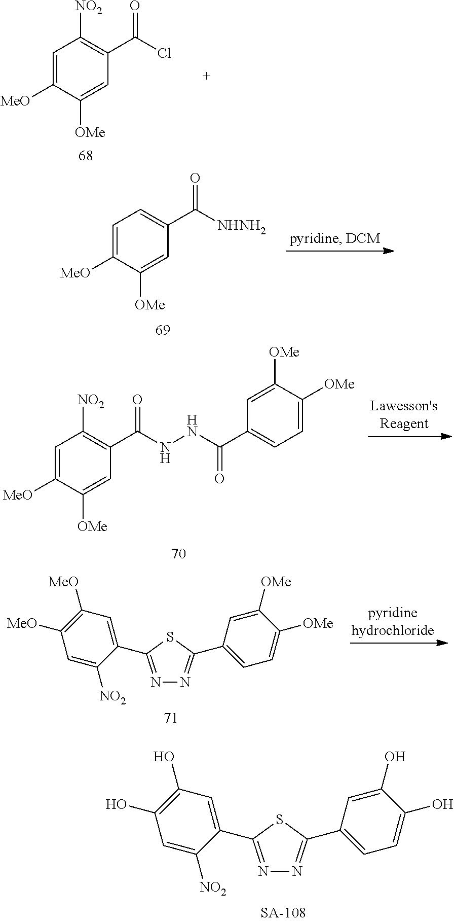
N1=C(C2=CC(O)=C(O)C=C2[NO2])SC(C2=CC=C(O)C(O)=C2)=N1.N1=C(C2=CC([MeO])=C([MeO])C=C2[NO2])SC(C2=CC=C([OMe])C([OMe])=C2)=N1.C1=C([MeO])C([OMe])=CC(C(Cl)=O)=C1[NO2].C1=C([MeO])C([OMe])=CC(C([NHNH2])=O)=C1.C1=C([MeO])C([OMe])=CC(C(NNC(C2=CC=C([OMe])C([OMe])=C2)=O)=O)=C1[NO2]
